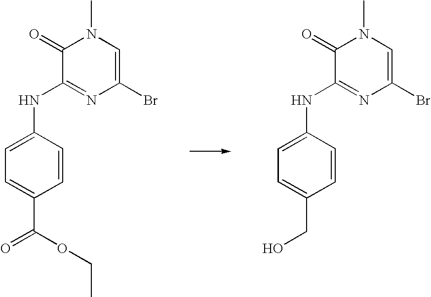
C1(Br)=CN(C)C(=O)C(NC2=CC=C(C(OCC)=O)C=C2)=N1.C1(Br)=CN(C)C(=O)C(NC2=CC=C(CO)C=C2)=N1
